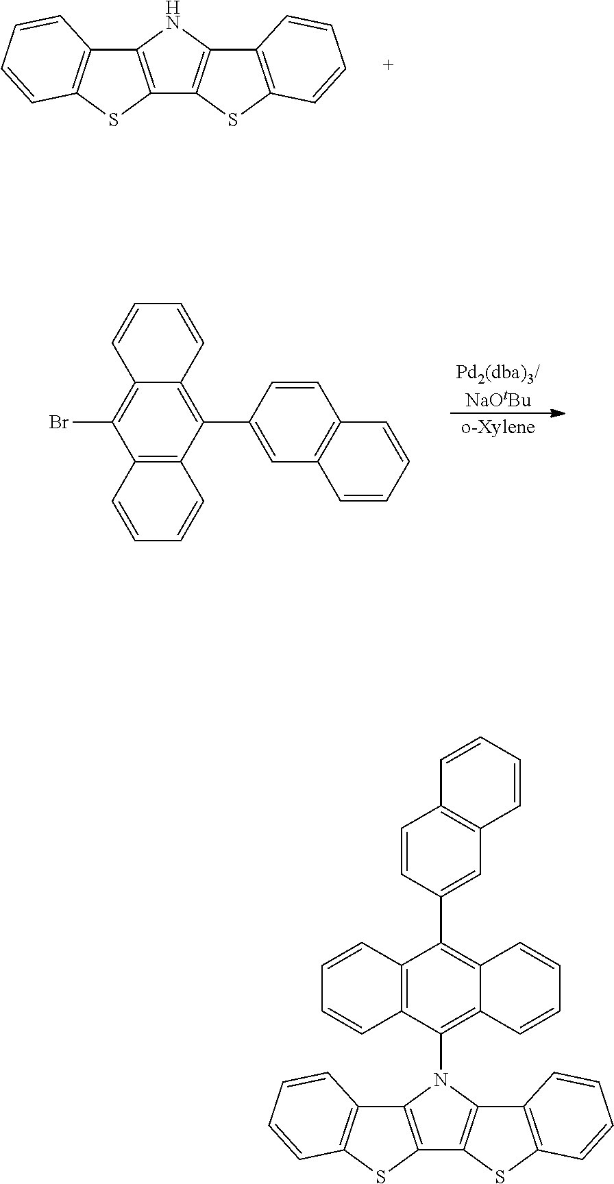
C12=C(N(C3=C4C(=C(C5=CC6=C(C=C5)C=CC=C6)C5=C3C=CC=C5)C=CC=C4)C3=C1SC1=C3C=CC=C1)C1=C(S2)C=CC=C1.C12=C(NC3=C1SC1=C3C=CC=C1)C1=C(S2)C=CC=C1.[Pd2(dba)3/NaOtBu].C12=C(C(C3=CC4=C(C=C3)C=CC=C4)=C3C(=C1Br)C=CC=C3)C=CC=C2.[o-Xylene]
